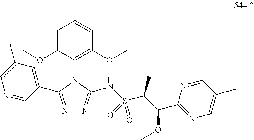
N1=C(C2=CC(C)=CN=C2)N(C2=C(OC)C=CC=C2OC)C(NS(C(C(OC)C2=NC=C(C)C=N2)C)(=O)=O)=N1
